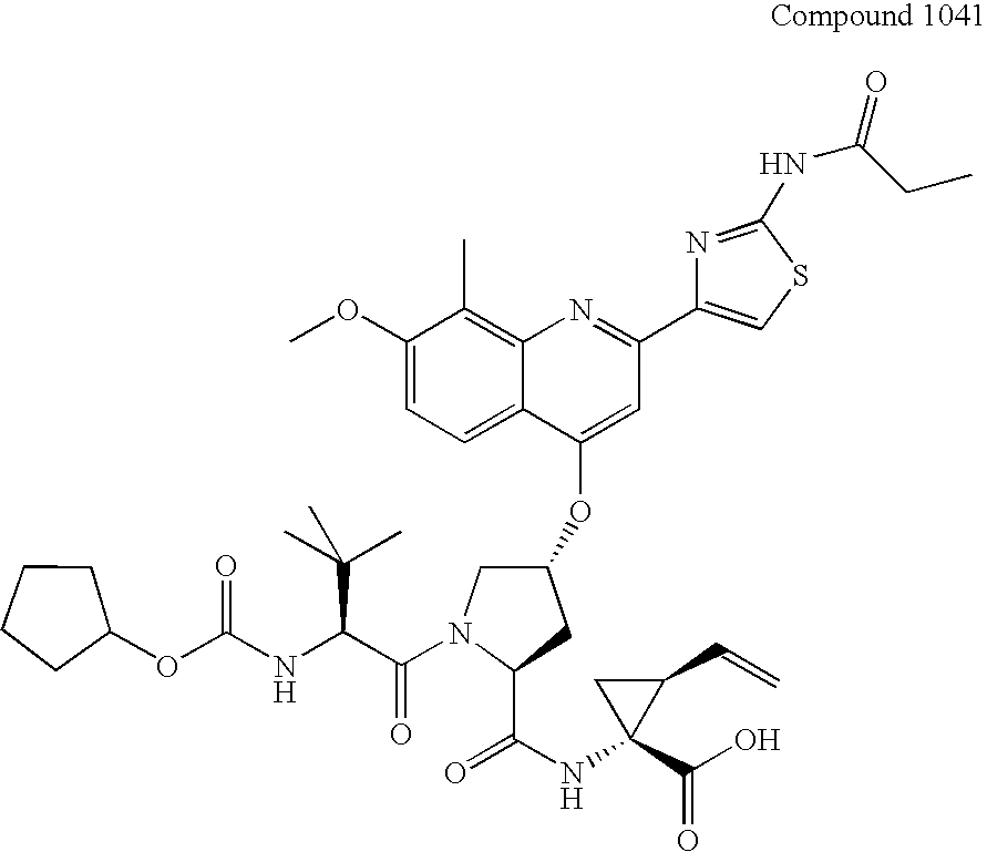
C1(OC)=CC=C2C(=C1C)N=C(C1=CSC(NC(=O)CC)=N1)C=C2OC1CN(C(=O)C(C(C)(C)C)NC(OC2CCCC2)=O)C(C(=O)NC2(C(=O)O)C(C=C)C2)C1
